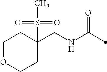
C1(CNC(=O)C)(S(C)(=O)=O)CCOCC1
